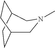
N1(C)CC2CCC(C1)CC2
